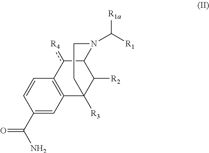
C12=C(C=CC(C(N)=O)=C1)c([R4])C1C([R2])C2([R3])CCN1C([R1a])[R1]
